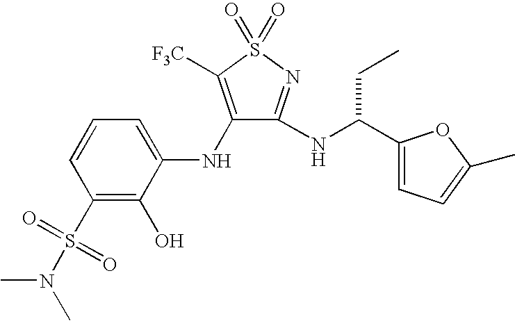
C1(S(N(C)C)(=O)=O)=C(O)C(NC2=C([F3C])S(=O)(=O)N=C2NC(C2=CC=C(C)O2)CC)=CC=C1
